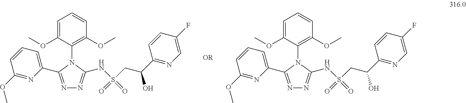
C1=C(OC)C(N2C(NS(CC(C3=NC=C(F)C=C3)O)(=O)=O)=NN=C2C2=CC=CC(OC)=N2)=C(OC)C=C1.C1=C(OC)C(N2C(NS(CC(C3=NC=C(F)C=C3)O)(=O)=O)=NN=C2C2=CC=CC(OC)=N2)=C(OC)C=C1
